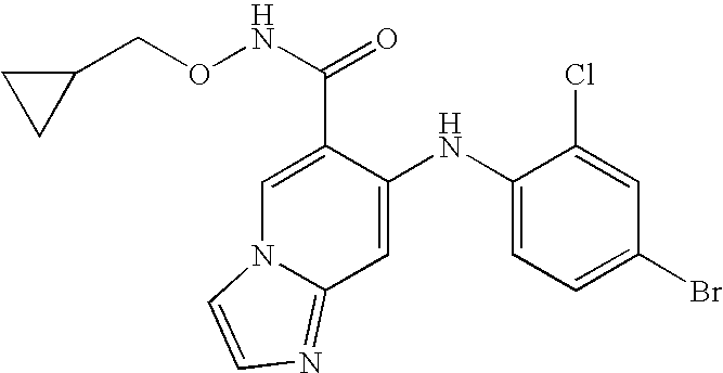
C1(NC2=CC3=NC=CN3C=C2C(NOCC2CC2)=O)=CC=C(Br)C=C1Cl
